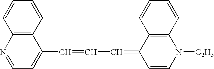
C1(C=CC=C2C=CN([C2H5])C3=C2C=CC=C3)=CC=NC2=C1C=CC=C2
